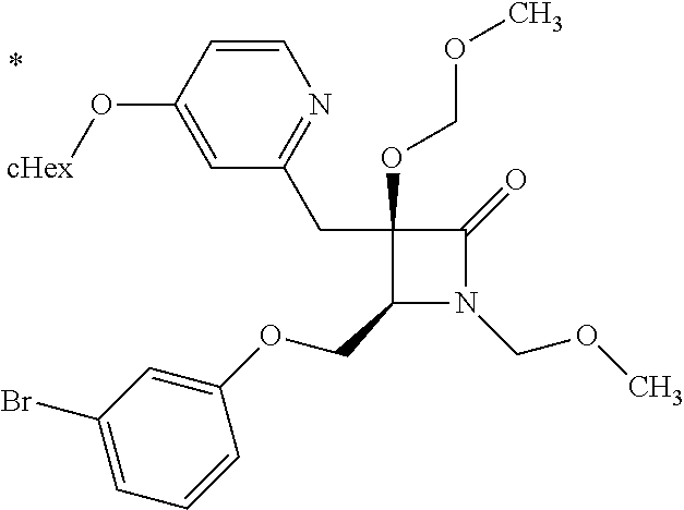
C1(COC2=CC(Br)=CC=C2)N(COC)C(=O)C1(CC1=NC=CC(O[cHex])=C1)OCOC
